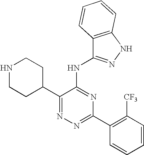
N1=C(C2=C([CF3])C=CC=C2)N=C(NC2=NNC3=C2C=CC=C3)C(C2CCNCC2)=N1
